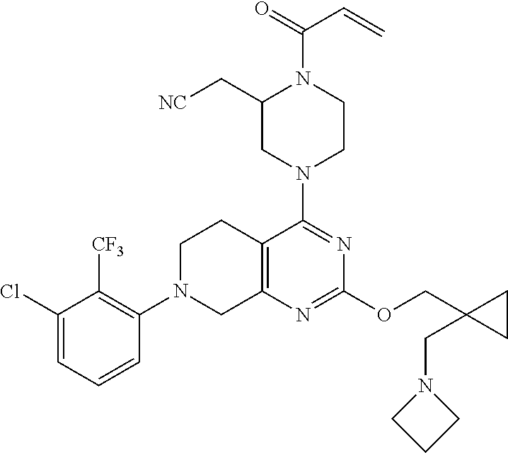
C1(Cl)=CC=CC(N2CC3=C(CC2)C(N2CCN(C(=O)C=C)C(C[NC])C2)=NC(OCC2(CN4CCC4)CC2)=N3)=C1[CF3]
